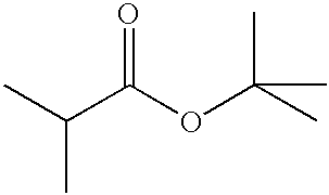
CC(C(OC(C)(C)C)=O)C
